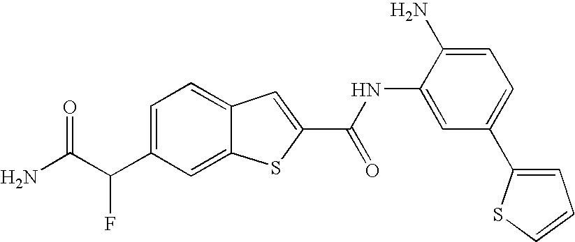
C1=C(C(C(N)=O)F)C=C2C(=C1)C=C(C(=O)NC1=CC(C3=CC=CS3)=CC=C1N)S2
